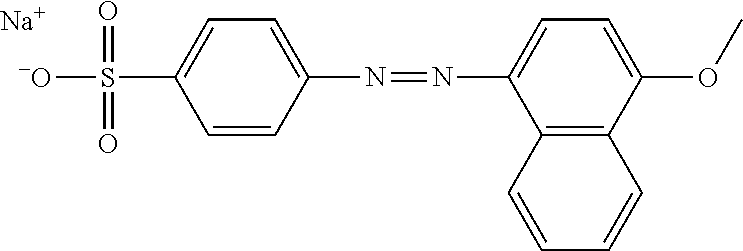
C1=C(N=NC2=CC=C(S([-O])(=O)=O)C=C2)C2=C(C(OC)=C1)C=CC=C2.[Na]
